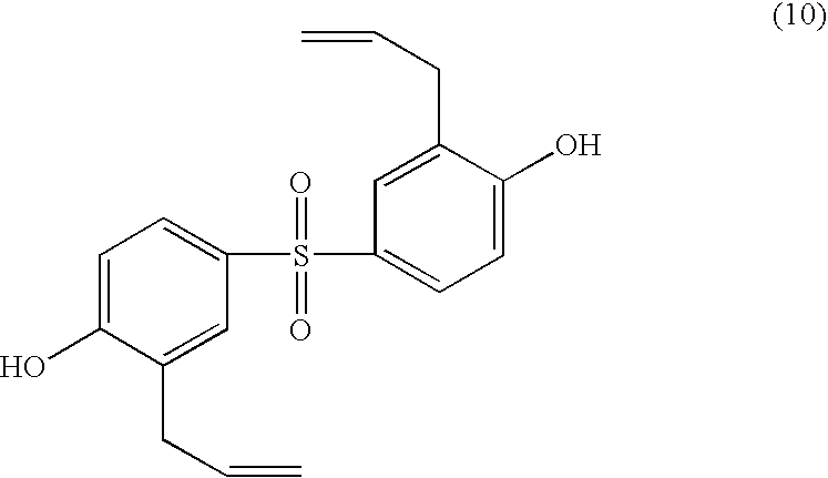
C1=C(O)C(CC=C)=CC(S(=O)(=O)C2=CC=C(O)C(CC=C)=C2)=C1
